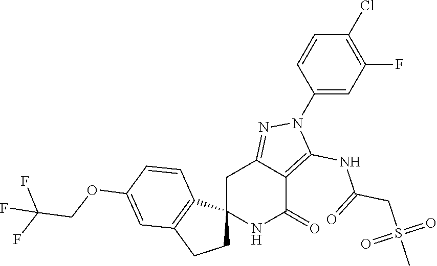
C12(NC(=O)C3=C(NC(CS(C)(=O)=O)=O)N(C4=CC(F)=C(Cl)C=C4)N=C3C1)CCC1=C2C=CC(OCC(F)(F)F)=C1
